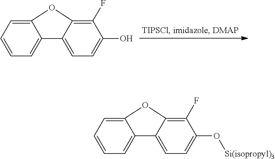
C12=CC=CC=C1C1=CC=C(O)C(F)=C1O2.C12=CC=CC=C1C1=CC=C(O[Si(isopropyl)3])C(F)=C1O2
